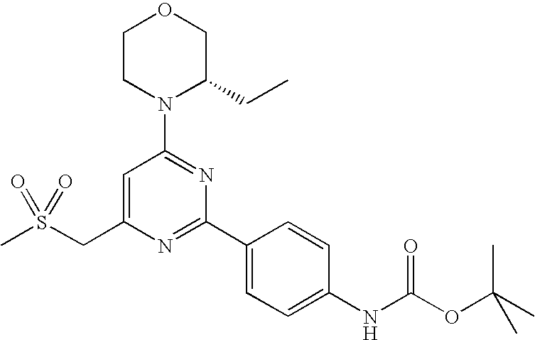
C1CN(C2=NC(C3=CC=C(NC(OC(C)(C)C)=O)C=C3)=NC(CS(C)(=O)=O)=C2)C(CC)CO1
